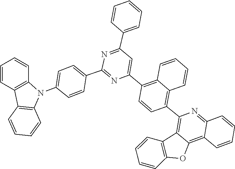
C12=C(C=CC=C1)N(C1=CC=C(C3=NC(C4=C5C=CC=CC5=C(C5=C6C(=C7C(=N5)C=CC=C7)OC5=C6C=CC=C5)C=C4)=CC(C4=CC=CC=C4)=N3)C=C1)C1=C2C=CC=C1
